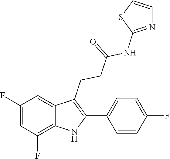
S1C(NC(CCC2=C(C3=CC=C(F)C=C3)NC3=C(F)C=C(F)C=C23)=O)=NC=C1
